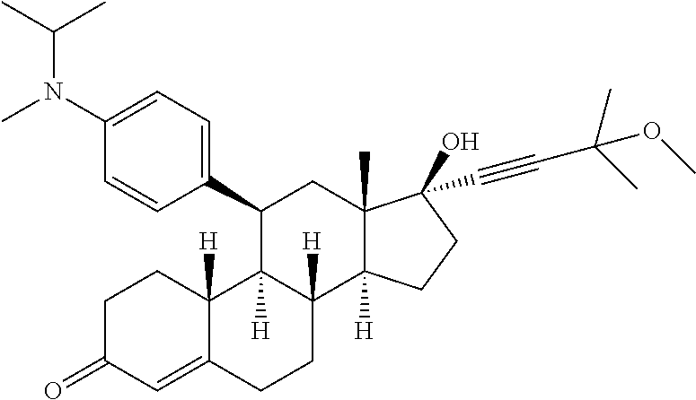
C1(C2C3([H])C([H])(C4([H])C(C)(C2)C(O)(C#CC(C)(C)OC)CC4)CCC2=CC(=O)CCC32[H])=CC=C(N(C)C(C)C)C=C1
